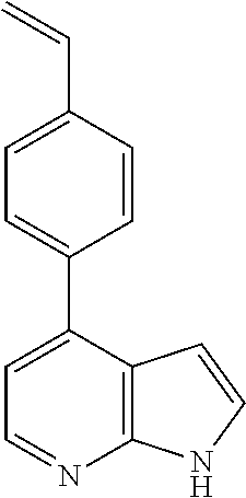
C1=C(C2=CC=C(C=C)C=C2)C2=C(N=C1)NC=C2
